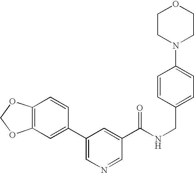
C12=C(C=C(C3=CN=CC(C(NCC4=CC=C(N5CCOCC5)C=C4)=O)=C3)C=C1)OCO2
